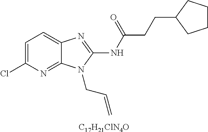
[C17H21ClN4O].C1=C(Cl)N=C2C(=C1)N=C(NC(CCC1CCCC1)=O)N2CC=C
